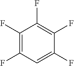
C1(F)=C(F)C=C(F)C(F)=C1F
